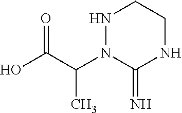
OC(C(N1C(=N)NCCN1)C)=O
